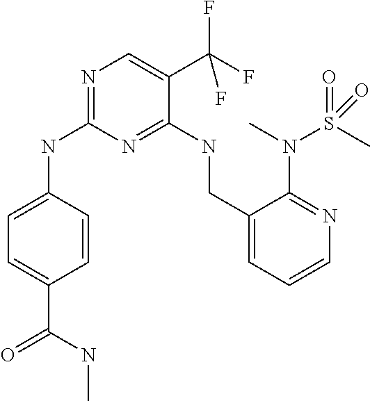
C1=CC(NC2=NC=C(C(F)(F)F)C(NCC3=CC=CN=C3N(S(C)(=O)=O)C)=N2)=CC=C1C(=O)NC
